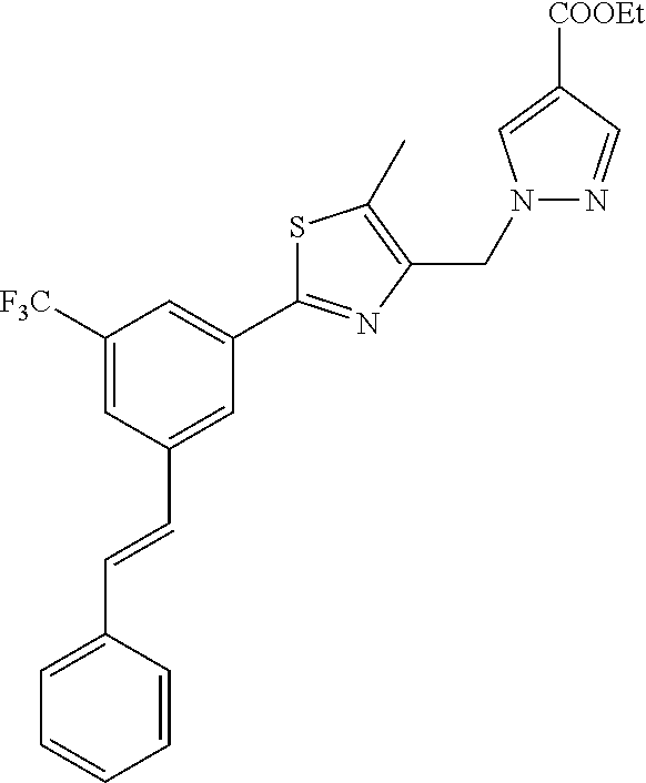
C1([F3C])=CC(C=CC2=CC=CC=C2)=CC(C2=NC(CN3N=CC([COOEt])=C3)=C(C)S2)=C1
